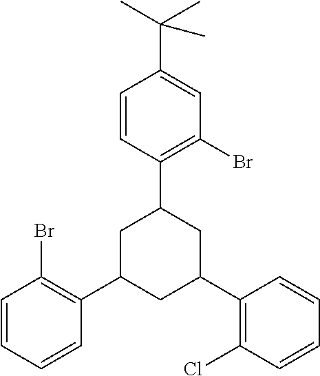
C1=CC=CC(C2CC(C3=C(Cl)C=CC=C3)CC(C3=C(Br)C=C(C(C)(C)C)C=C3)C2)=C1Br
